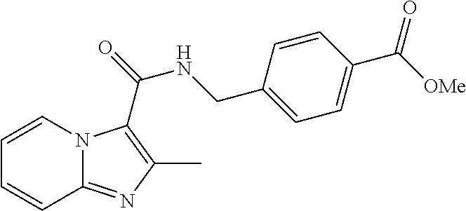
C1=CN2C(=NC(C)=C2C(=O)NCC2=CC=C(C([OMe])=O)C=C2)C=C1
